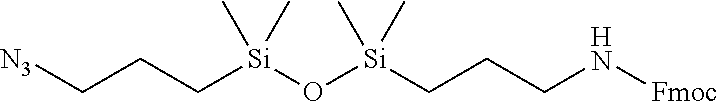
C(CC[Si](O[Si](CCCN[Fmoc])(C)C)(C)C)[N3]
